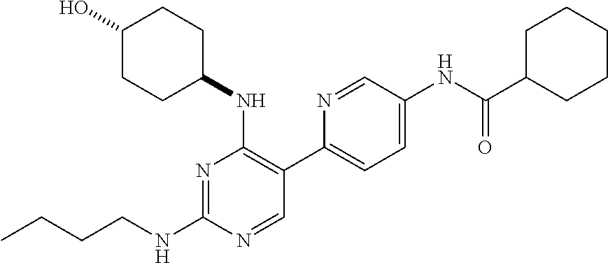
CCCCNC1=NC(NC2CCC(O)CC2)=C(C2=CC=C(NC(C3CCCCC3)=O)C=N2)C=N1
